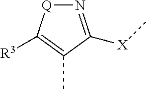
N1=C([X]C)C(C)=C([R3])[Q]1
